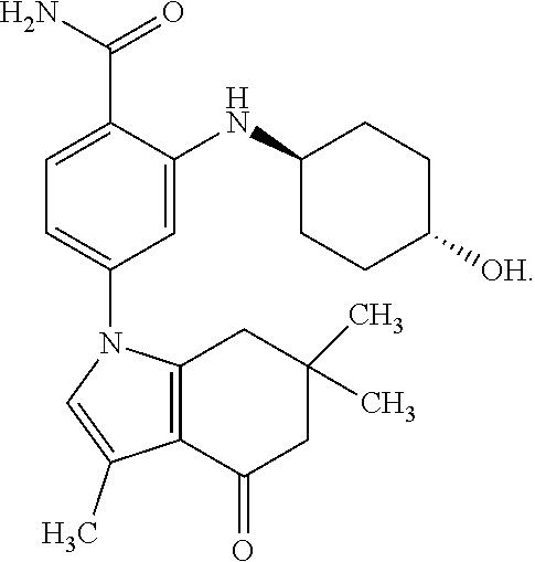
C12=C(C(=O)CC(C)(C)C1)C(C)=CN2C1=CC=C(C(N)=O)C(NC2CCC([OH])CC2)=C1
